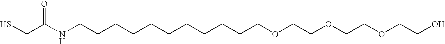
C(C(NCCCCCCCCCCCOCCOCCOCCO)=O)S
